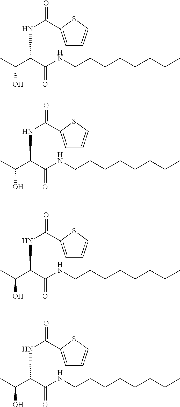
C(O)(C)C(C(NCCCCCCCC)=O)NC(=O)C1=CC=CS1.C(O)(C)C(C(NCCCCCCCC)=O)NC(=O)C1=CC=CS1.C(O)(C)C(C(NCCCCCCCC)=O)NC(=O)C1=CC=CS1.C(O)(C)C(C(NCCCCCCCC)=O)NC(=O)C1=CC=CS1
